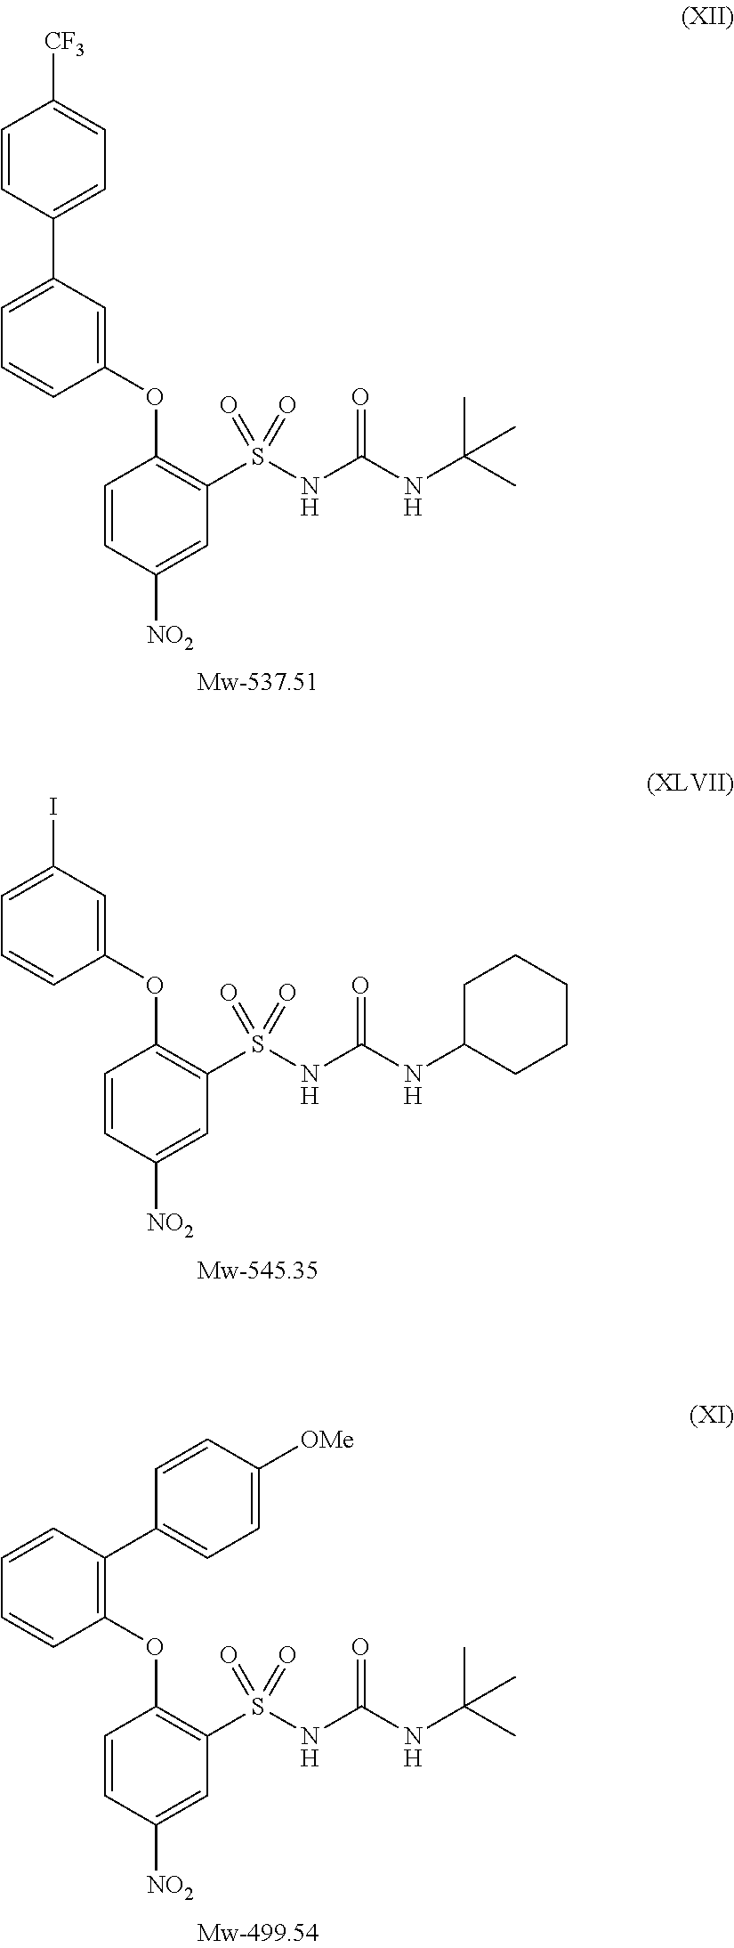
C1=C(C2=CC=C([CF3])C=C2)C=C(OC2=C(S(NC(NC(C)(C)C)=O)(=O)=O)C=C([NO2])C=C2)C=C1.C1=C(I)C=C(OC2=C(S(NC(NC3CCCCC3)=O)(=O)=O)C=C([NO2])C=C2)C=C1.C1=CC(C2=CC=C([OMe])C=C2)=C(OC2=C(S(NC(NC(C)(C)C)=O)(=O)=O)C=C([NO2])C=C2)C=C1
